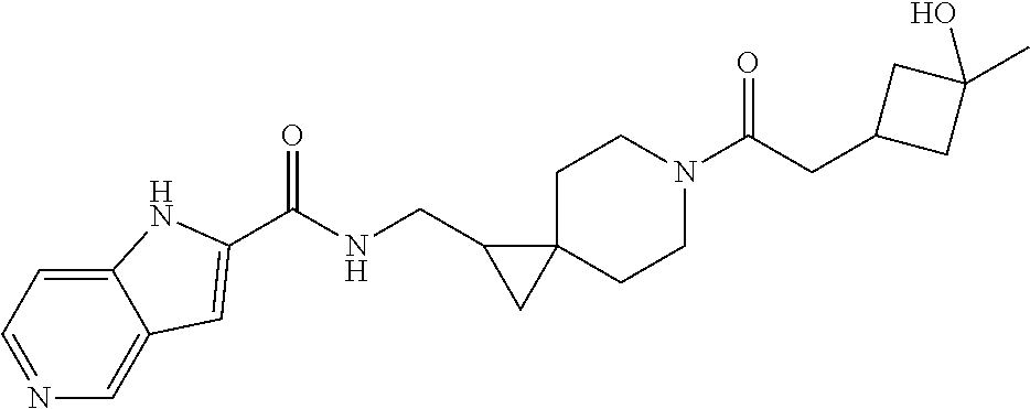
C12=CC=NC=C1C=C(C(NCC1CC13CCN(C(CC1CC(C)(O)C1)=O)CC3)=O)N2
